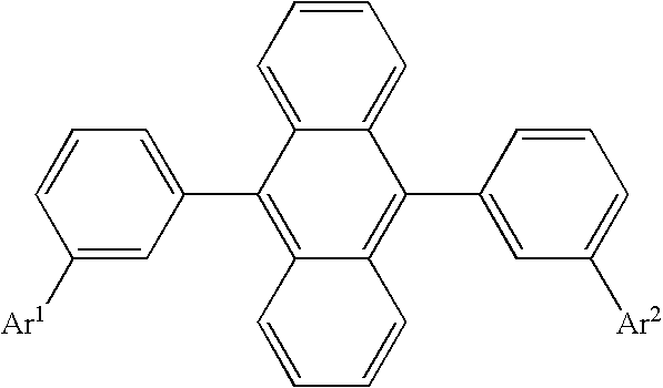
C1=CC=C2C(=C1)C(C1=CC([Ar2])=CC=C1)=C1C(=C2C2=CC=CC([Ar1])=C2)C=CC=C1
